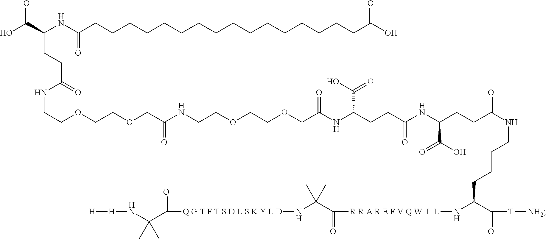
OC(C(NC(CCCCCCCCCCCCCCCCC(O)=O)=O)CCC(NCCOCCOCC(NCCOCCOCC(NC(CCC(NC(CCC(NCCCCC(C([T][NH2])=O)N[R R A R E F V Q W  L L]C(C(N[Q G T F T S D L S K Y L D]C(C(N[H][H])(C)C)=O)(C)C)=O)=O)C(=O)O)=O)C(O)=O)=O)=O)=O)=O
